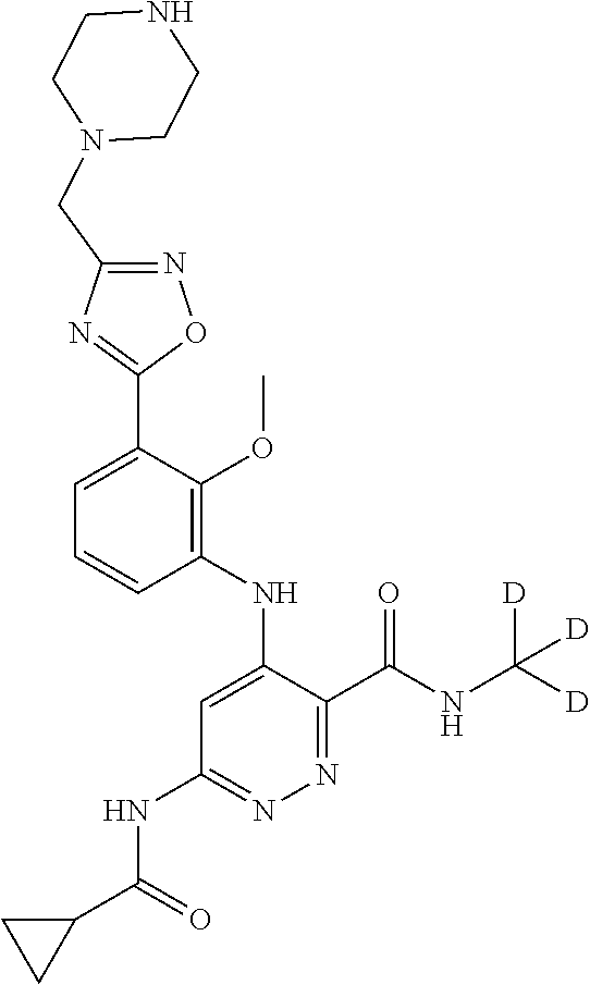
C1=C(C2=NC(CN3CCNCC3)=NO2)C(OC)=C(NC2=CC(NC(C3CC3)=O)=NN=C2C(NC([D])([D])[D])=O)C=C1
